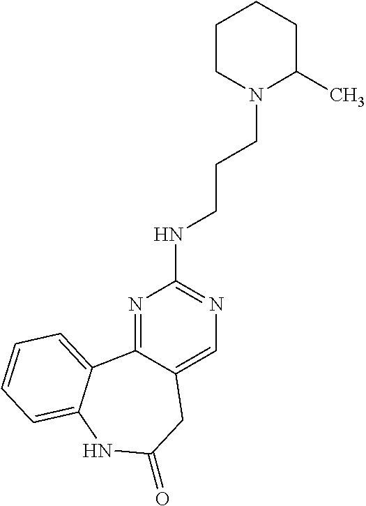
N1=C2C(=CN=C1NCCCN1C(C)CCCC1)CC(=O)NC1=CC=CC=C21
